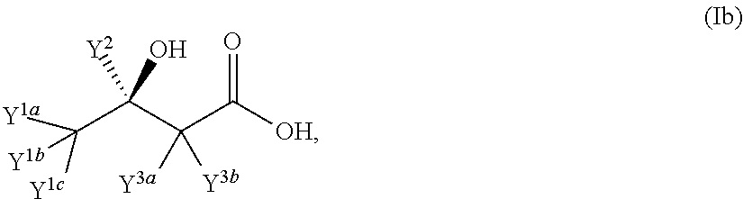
C(C([OH])=O)(C(C([Y1a])([Y1b])[Y1c])([Y2])O)([Y3a])[Y3b]
